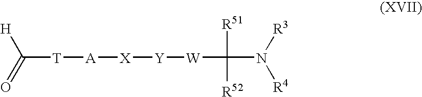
O=C([T][A][X][Y][W]C([R51])([R52])N([R3])[R4])[H]
